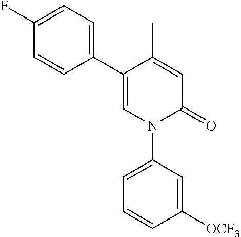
C1=C(C)C(C2=CC=C(F)C=C2)=CN(C2=CC=CC([OCF3])=C2)C1=O
